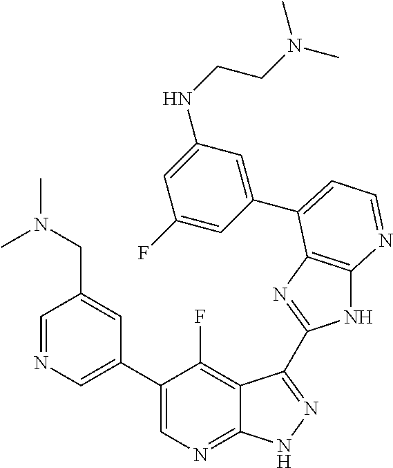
C1=NC=C(C2=CN=C3C(=C2F)C(C2=NC4=C(N2)N=CC=C4C2=CC(NCCN(C)C)=CC(F)=C2)=NN3)C=C1CN(C)C
